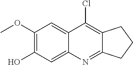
C1(OC)=C(O)C=C2C(=C1)C(Cl)=C1C(=N2)CCC1
